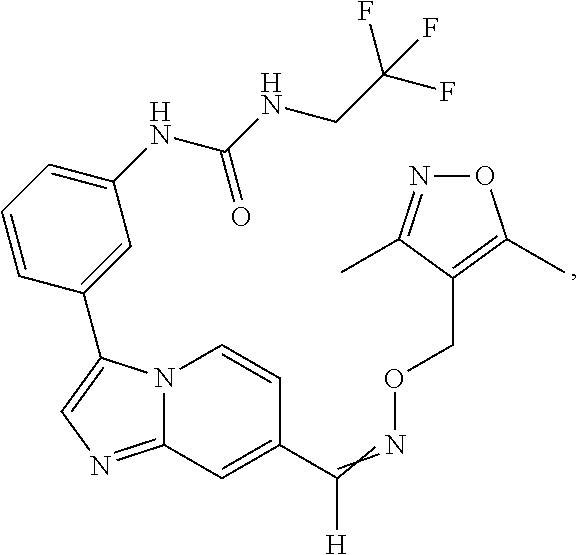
N12C(=NC=C1C1=CC(NC(NCC(F)(F)F)=O)=CC=C1)C=C(C(=NOCC1=C(C)ON=C1C)[H])C=C2
